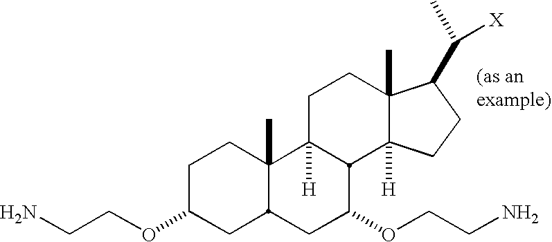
NCCOC1CC2C(C)(CC1)C1([H])C(C(OCCN)C2)C2([H])C(C)(CC1)C(C([X])C)CC2
